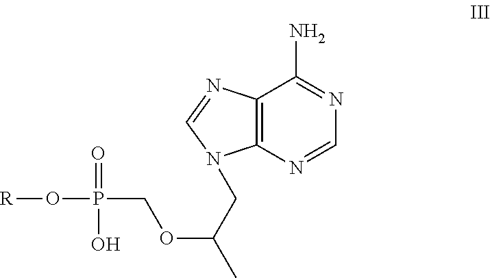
C12=C(N=CN=C1N)N(CC(OCP(O[R])(=O)O)C)C=N2
